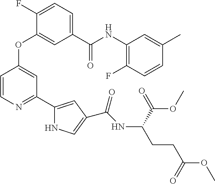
O(C1=CC(C2=CC(C(=O)NC(CCC(OC)=O)C(=O)OC)=CN2)=NC=C1)C1=CC(C(NC2=C(F)C=CC(C)=C2)=O)=CC=C1F
